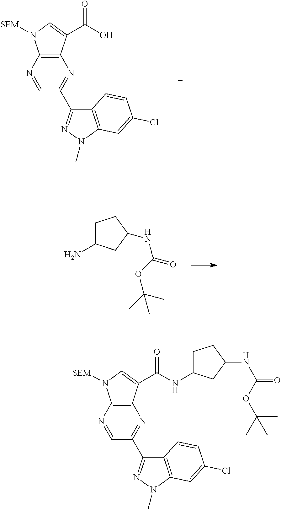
C12=C(N=CC(C3=NN(C)C4=C3C=CC(Cl)=C4)=N1)N([SEM])C=C2C(=O)O.C1C(N)CC(NC(OC(C)(C)C)=O)C1.C12=C(N=CC(C3=NN(C)C4=C3C=CC(Cl)=C4)=N1)N([SEM])C=C2C(=O)NC1CCC(NC(OC(C)(C)C)=O)C1
